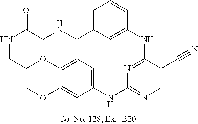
C12=CC=C(C(OC)=C1)OCCNC(=O)CNCC1=CC=CC(=C1)NC1=NC(=NC=C1C#N)N2
